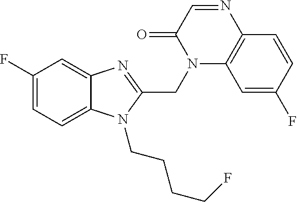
C12=C(C=CC(F)=C1)N=CC(=O)N2CC1=NC2=CC(F)=CC=C2N1CCCCF
